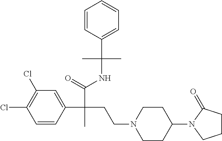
C1=CC(C(C(NC(C)(C2=CC=CC=C2)C)=O)(CCN2CCC(N3C(=O)CCC3)CC2)C)=CC(Cl)=C1Cl
